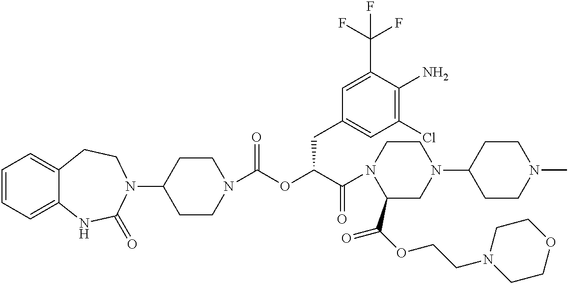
C1=CC=C2C(=C1)CCN(C1CCN(C(OC(C(N3C(C(OCCN4CCOCC4)=O)CN(C4CCN(C)CC4)CC3)=O)CC3=CC(Cl)=C(N)C(C(F)(F)F)=C3)=O)CC1)C(=O)N2
